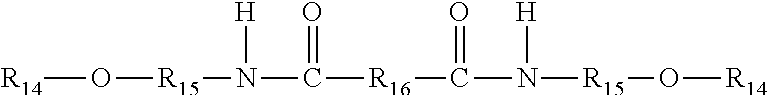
[R14]O[R15]N(C([R16]C(N([R15]O[R14])[H])=O)=O)[H]
